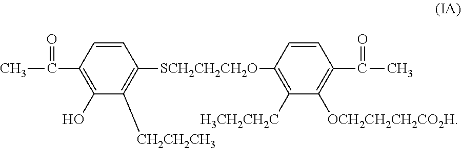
CC(C1=C(O)C([CH2CH2CH3])=C([SCH2CH2CH2O]C2=C([H3CH2CH2C])C([OCH2CH2CH2CO2H])=C(C(C)=O)C=C2)C=C1)=O
